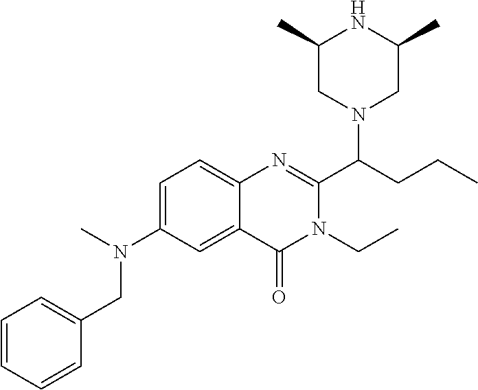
C1=C(N(C)CC2=CC=CC=C2)C=C2C(=C1)N=C(C(CCC)N1CC(C)NC(C)C1)N(CC)C2=O
